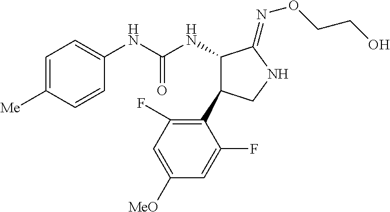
C1(NC(NC2C(C3=C(F)C=C([OMe])C=C3F)CNC2=NOCCO)=O)=CC=C([Me])C=C1
